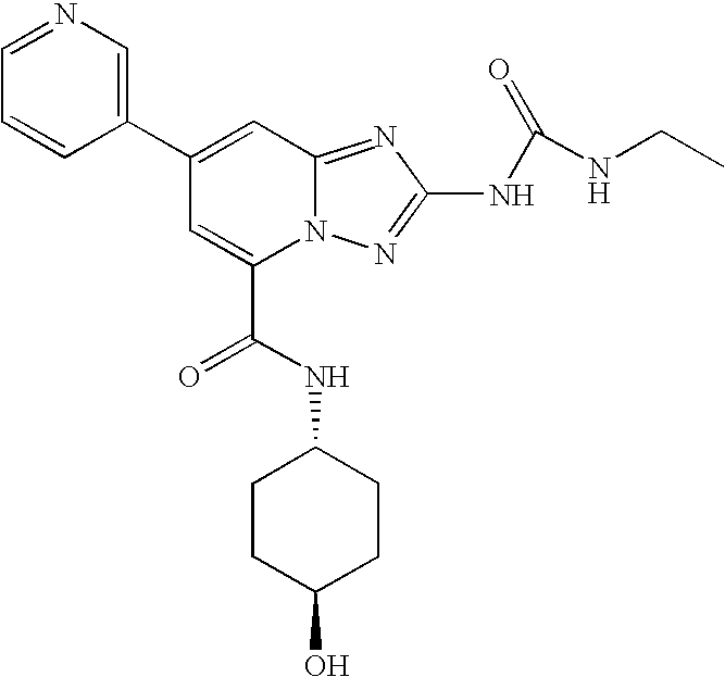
C1(C2=CC3=NC(NC(=O)NCC)=NN3C(C(NC3CCC(O)CC3)=O)=C2)=CN=CC=C1
